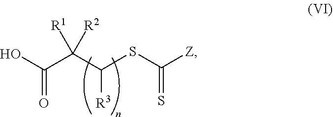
OC(C(C(SC([Z])=S)[R3])([R1])[R2])=O
